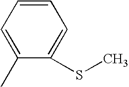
C1=CC=C(C)C(SC)=C1
